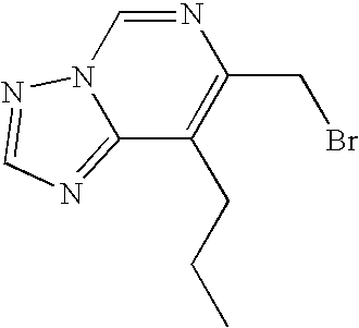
N1=CN2C(=NC=N2)C(CCC)=C1CBr
